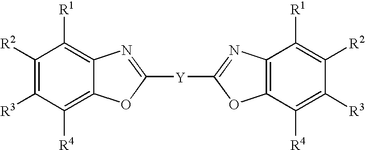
C1([R2])=C([R3])C([R4])=C2C(=C1[R1])N=C([Y]C1=NC3=C(C([R4])=C([R3])C([R2])=C3[R1])O1)O2
